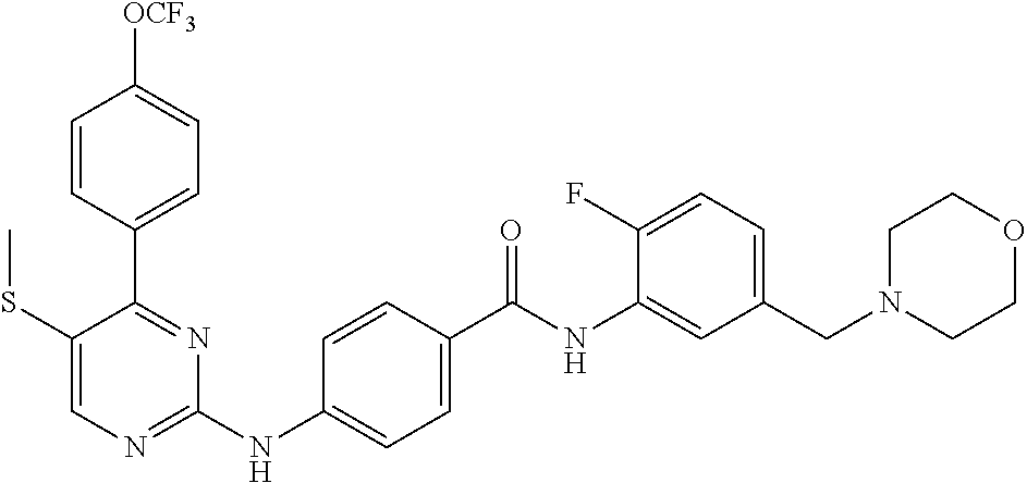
C1(C2=NC(NC3=CC=C(C(NC4=CC(CN5CCOCC5)=CC=C4F)=O)C=C3)=NC=C2SC)=CC=C([OCF3])C=C1
